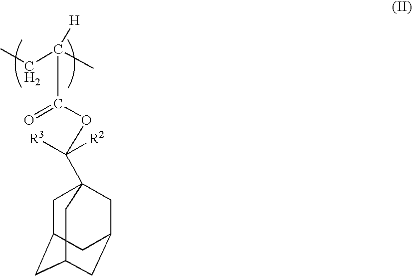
CCC(C)([H])C(=O)OC([R2])([R3])C12CC3CC(CC(C1)C3)C2
